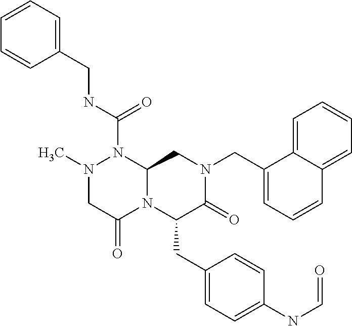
N(C(=O)N1N(C)CC(=O)N2C1CN(CC1=CC=CC3=CC=CC=C13)C(=O)C2CC1=CC=C(NC=O)C=C1)CC1=CC=CC=C1
